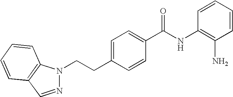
C(CC1=CC=C(C(NC2=C(N)C=CC=C2)=O)C=C1)N1N=CC2=C1C=CC=C2
